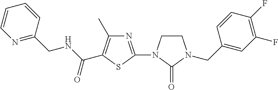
N1=C(CNC(=O)C2=C(C)N=C(N3CCN(CC4=CC(F)=C(F)C=C4)C3=O)S2)C=CC=C1
